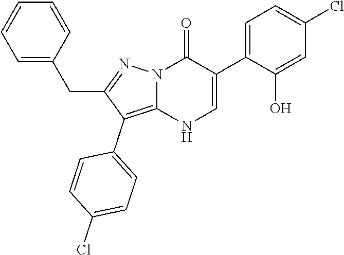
O=C1N2C(=C(C3=CC=C(Cl)C=C3)C(CC3=CC=CC=C3)=N2)NC=C1C1=CC=C(Cl)C=C1O
